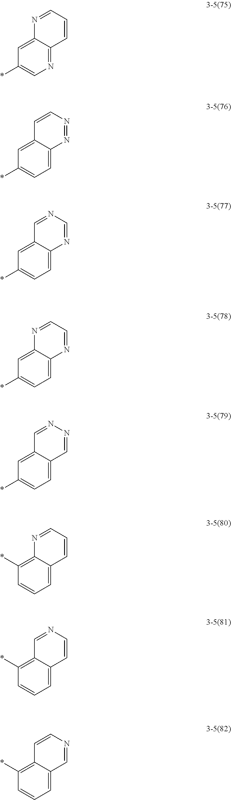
*C1=CN=C2C(=C1)N=CC=C2.*C1=CC=C2C(=C1)C=CN=N2.*C1=CC=C2C(=C1)C=NC=N2.*C1=CC=C2C(=C1)N=CC=N2.*C1=CC=C2C(=C1)C=NN=C2.C1=CC=C2C(=C1*)N=CC=C2.C1=CC=C2C(=C1*)C=NC=C2.C1=CC=C2C(=C1*)C=CN=C2
